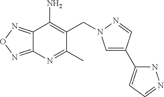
C12=NON=C1C(N)=C(CN1C=C(C3=CC=NN3)C=N1)C(C)=N2
